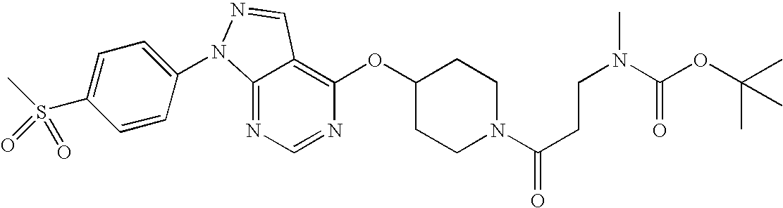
C12=NC=NC(OC3CCN(C(CCN(C(OC(C)(C)C)=O)C)=O)CC3)=C1C=NN2C1=CC=C(S(C)(=O)=O)C=C1
